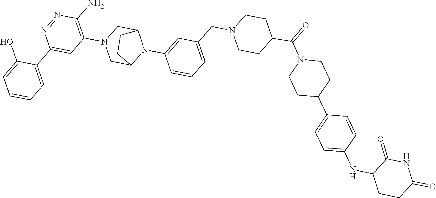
C1=C(O)C(C2=CC(N3CC4N(C5=CC(CN6CCC(C(N7CCC(C8=CC=C(NC9CCC(=O)NC9=O)C=C8)CC7)=O)CC6)=CC=C5)C(C3)CC4)=C(N)N=N2)=CC=C1
